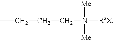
CCCCN([RaX])([Me])[Me]
